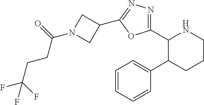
C1(C2=NN=C(C3CN(C(CCC(F)(F)F)=O)C3)O2)C(C2=CC=CC=C2)CCCN1
